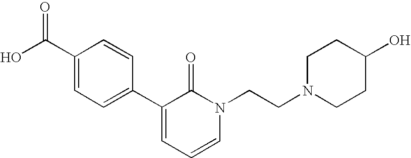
OC(C1=CC=C(C2=CC=CN(CCN3CCC(O)CC3)C2=O)C=C1)=O
